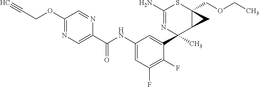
C1(OCC#C)=NC=C(C(NC2=CC(F)=C(F)C(C3(C)C4C(COCC)(SC(N)=N3)C4)=C2)=O)N=C1
